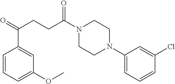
C1(N2CCN(C(CCC(=O)C3=CC(OC)=CC=C3)=O)CC2)=CC=CC(Cl)=C1
